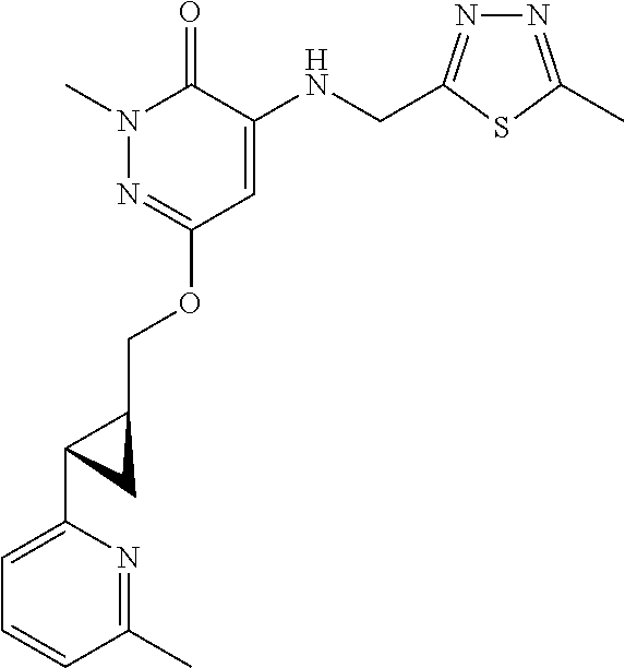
N1(C)N=C(OCC2C(C3=CC=CC(C)=N3)C2)C=C(NCC2=NN=C(C)S2)C1=O
